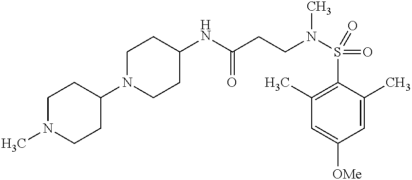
C1(NC(CCN(S(=O)(C2=C(C)C=C([OMe])C=C2C)=O)C)=O)CCN(C2CCN(C)CC2)CC1
